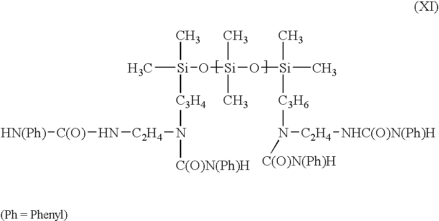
C[Si](C)([C3H4]N([C2H4]N[C(O)][HN(Ph)])[C(O)N(Ph)H])O[Si](C)(C)O[Si](C)([C3H6]N([C2H4][NHC(O)N(Ph)H])[C(O)N(Ph)H])C
